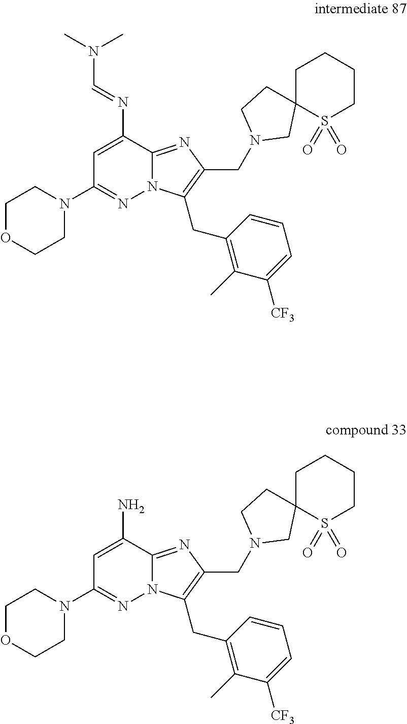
C1=C(N=CN(C)C)C2=NC(CN3CC4(CCCCS4(=O)=O)CC3)=C(CC3=C(C)C([CF3])=CC=C3)N2N=C1N1CCOCC1.C1=C(N)C2=NC(CN3CC4(CCCCS4(=O)=O)CC3)=C(CC3=C(C)C([CF3])=CC=C3)N2N=C1N1CCOCC1
